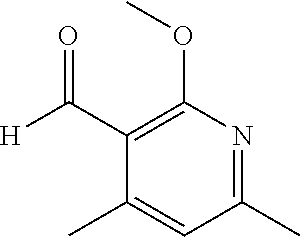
C1(C)=NC(OC)=C(C([H])=O)C(C)=C1
